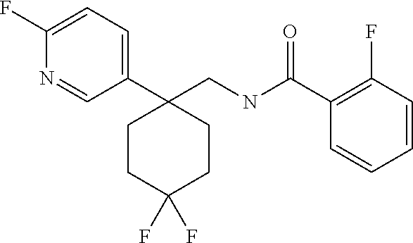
C1=C(F)N=CC(C2(CNC(C3=C(F)C=CC=C3)=O)CCC(F)(F)CC2)=C1
